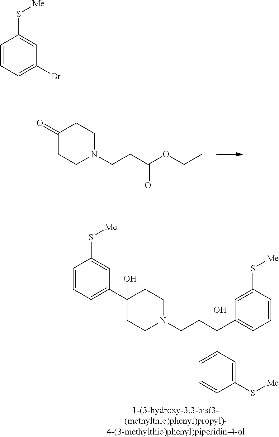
C1=CC=C(C2(O)CCN(CCC(C3=CC=CC(S[Me])=C3)(C3=CC=CC(S[Me])=C3)O)CC2)C=C1S[Me].C1=CC=C(Br)C=C1S[Me].C1(=O)CCN(CCC(OCC)=O)CC1
